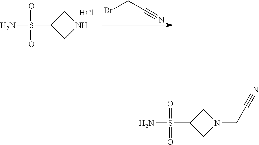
O=S(=O)(C1CN(CC#N)C1)N.Cl.O=S(=O)(C1CNC1)N.N#CCBr
